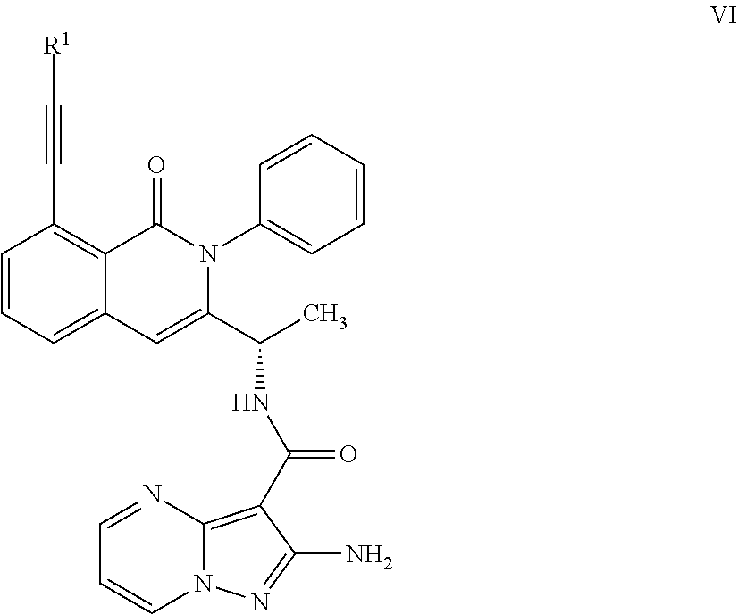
C1=NC2=C(C(NC(C3=CC4=CC=CC(C#C[R1])=C4C(=O)N3C3=CC=CC=C3)C)=O)C(N)=NN2C=C1
